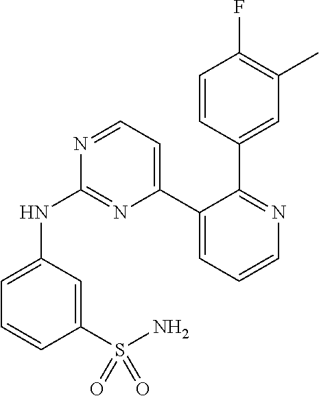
C1=CC(C2=NC=CC=C2C2=CC=NC(NC3=CC=CC(S(N)(=O)=O)=C3)=N2)=CC(C)=C1F
